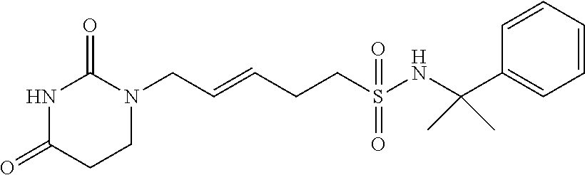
N1C(=O)CCN(CC=CCCS(NC(C2=CC=CC=C2)(C)C)(=O)=O)C1=O
